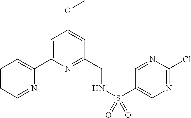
C1=CC=NC(C2=CC(OC)=CC(CNS(C3=CN=C(Cl)N=C3)(=O)=O)=N2)=C1
